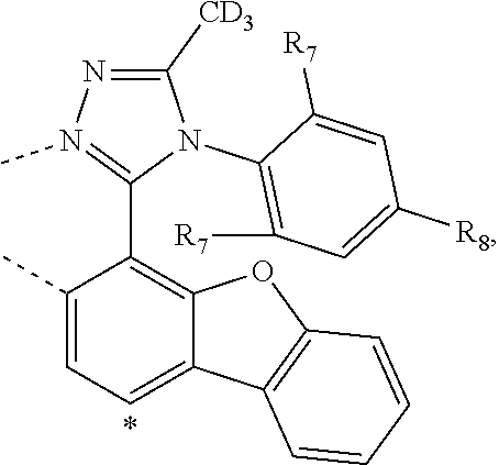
C1(C)=CC=C2C(=C1C1=N(C)N=C([CD3])N1C1=C([R7])C=C([R8])C=C1[R7])OC1=C2C=CC=C1
